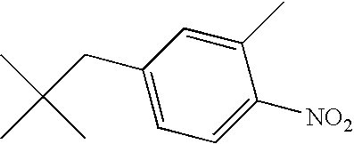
C1=C(C)C([NO2])=CC=C1CC(C)(C)C
